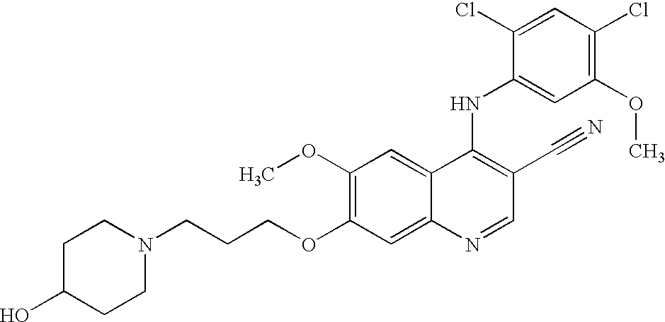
C(CCOC1=C(OC)C=C2C(=C1)N=CC(C#N)=C2NC1=CC(OC)=C(Cl)C=C1Cl)N1CCC(O)CC1
